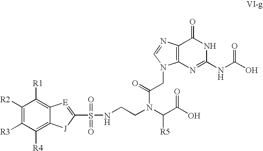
N(C(=O)CN1C2=C(N=C1)C(=O)NC(NC(O)=O)=N2)(C(C(O)=O)[R5])CCNS(=O)(C1=[E]C2=C([R1])C([R2])=C([R3])C([R4])=C2[J]1)=O
